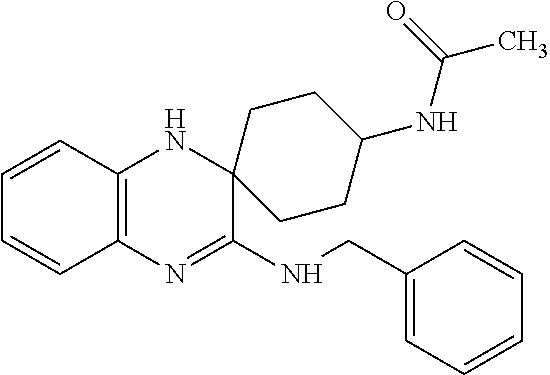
C1=CC2=C(C=C1)N=C(NCC1=CC=CC=C1)C1(N2)CCC(NC(=O)C)CC1
